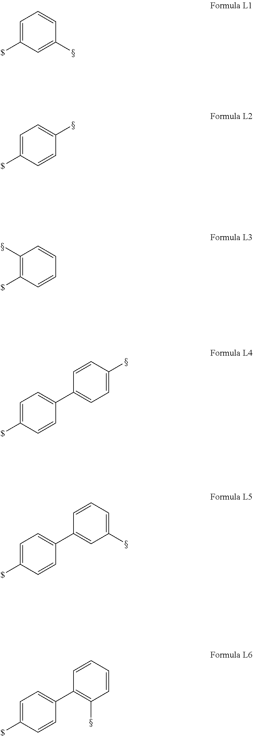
C1=C([$])C=C(C)C=C1.C1=C([$])C=CC(C)=C1.C1(C)=C([$])C=CC=C1.C1=C([$])C=CC(C2=CC=C(C)C=C2)=C1.C1=C([$])C=CC(C2=CC(C)=CC=C2)=C1.C1=C([$])C=CC(C2=C(C)C=CC=C2)=C1
